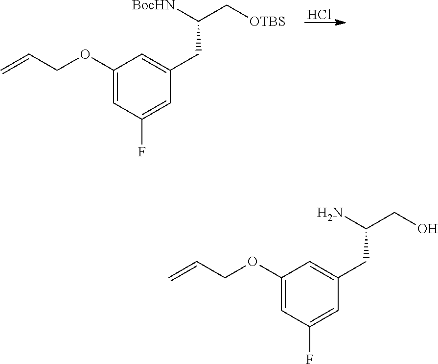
C=CCOC1=CC(F)=CC(CC(C[OTBS])[BocHN])=C1.Cl.C=CCOC1=CC(F)=CC(CC(CO)N)=C1
